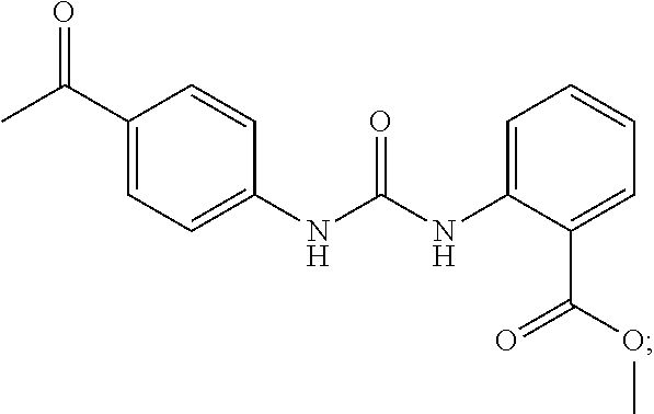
C1=CC(C(C)=O)=CC=C1NC(NC1=CC=CC=C1C(OC)=O)=O
